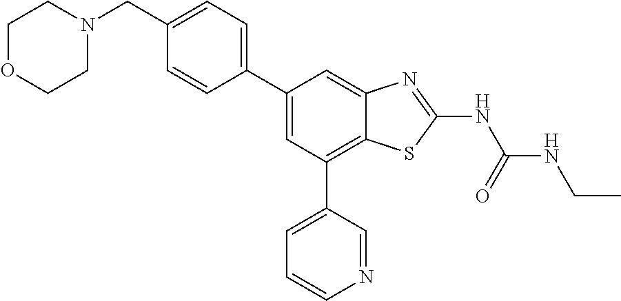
C1OCCN(CC2=CC=C(C3=CC(C4=CC=CN=C4)=C4C(=C3)N=C(NC(NCC)=O)S4)C=C2)C1
